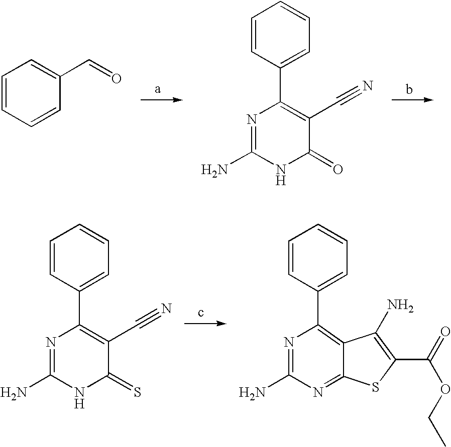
C1=CC=CC(C=O)=C1.C1=CC(C2=C(C#N)C(=O)NC(N)=N2)=CC=C1.C1=CC(C2=C3C(=NC(N)=N2)SC(C(=O)OCC)=C3N)=CC=C1.C1=CC(C2=C(C#N)C(=S)NC(N)=N2)=CC=C1
